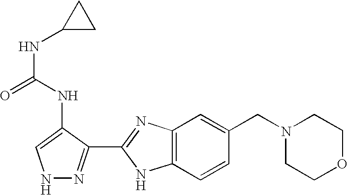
N1N=C(C2=NC3=C(N2)C=CC(CN2CCOCC2)=C3)C(NC(NC2CC2)=O)=C1
